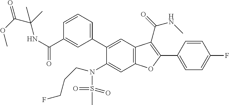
C1=CC(C2=C(C(=O)NC)C3=C(C=C(N(S(=O)(=O)C)CCCF)C(C4=CC=CC(C(NC(C(OC)=O)(C)C)=O)=C4)=C3)O2)=CC=C1F
